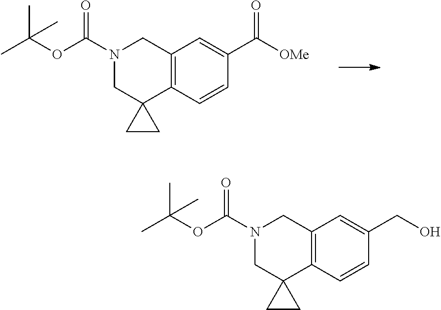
C1=C(C([OMe])=O)C=CC2=C1CN(C(OC(C)(C)C)=O)CC21CC1.C1=C(CO)C=CC2=C1CN(C(OC(C)(C)C)=O)CC21CC1
